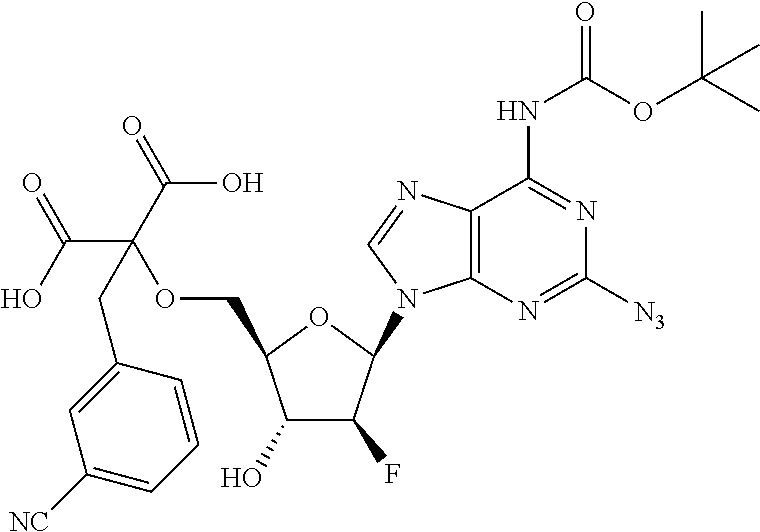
C12=C(N=CN1C1C(F)C(O)C(COC(C(O)=O)(C(=O)O)CC3=CC([NC])=CC=C3)O1)C(NC(=O)OC(C)(C)C)=NC([N3])=N2
